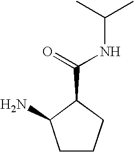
C1CCC(C(=O)NC(C)C)C1N
